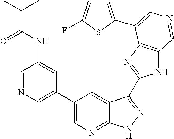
C1(C2=CN=CC(NC(C(C)C)=O)=C2)=CN=C2C(=C1)C(C1=NC3=C(N1)C=NC=C3C1=CC=C(F)S1)=NN2
